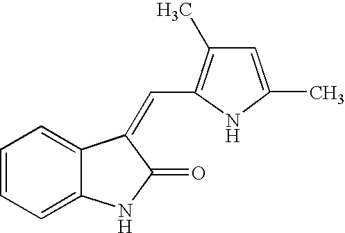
C1=CC=C2C(=C1)C(=CC1=C(C)C=C(C)N1)C(=O)N2
